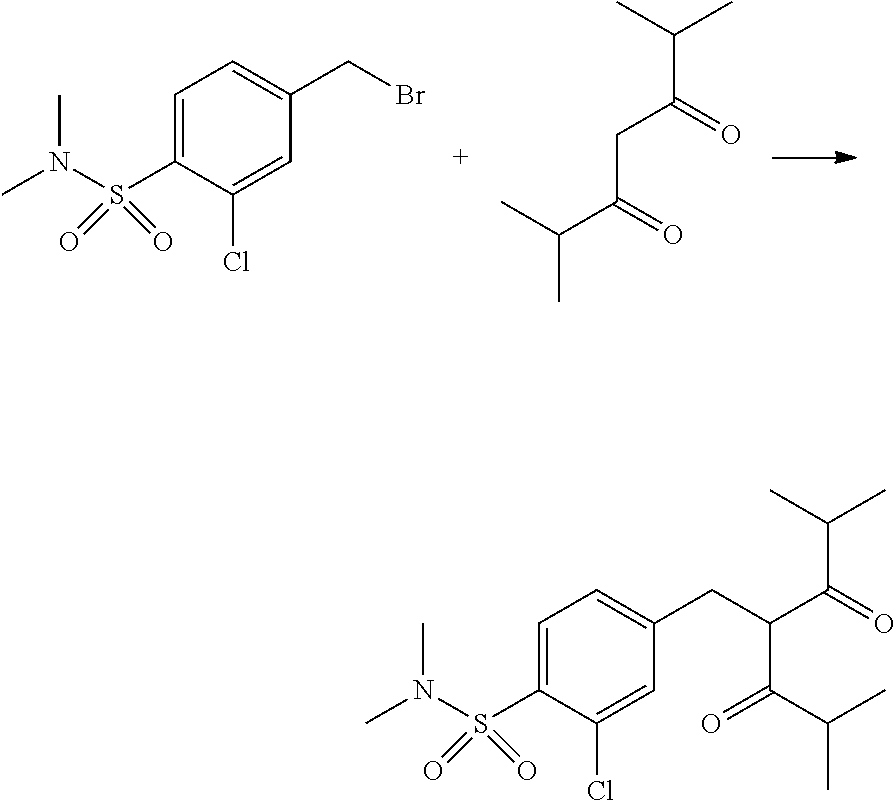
C1=C(S(N(C)C)(=O)=O)C(Cl)=CC(CBr)=C1.C(C(=O)CC(C(C)C)=O)(C)C.C1=C(S(N(C)C)(=O)=O)C(Cl)=CC(CC(C(=O)C(C)C)C(=O)C(C)C)=C1
